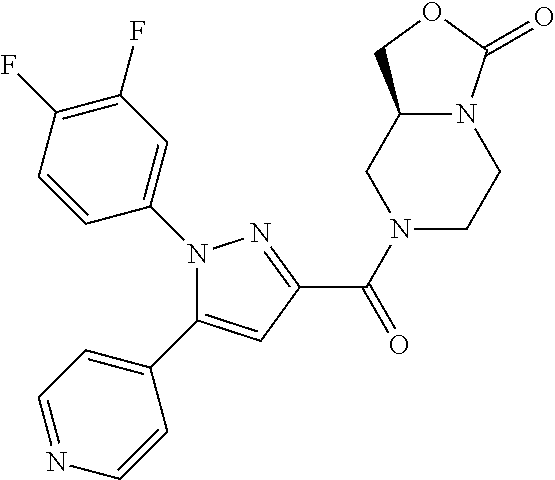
C(=O)(C1=NN(C2=CC(F)=C(F)C=C2)C(C2=CC=NC=C2)=C1)N1CCN2C(C1)COC2=O
